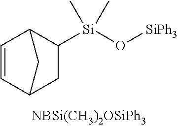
C1=CC2C([Si](O[SiPh3])(C)C)CC1C2
